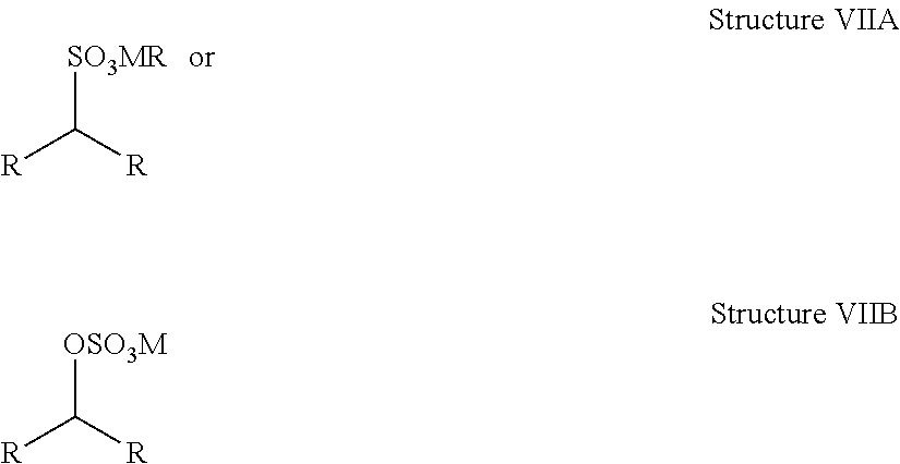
[SO3MR]C([R])[R].[OSO3M]C([R])[R]
